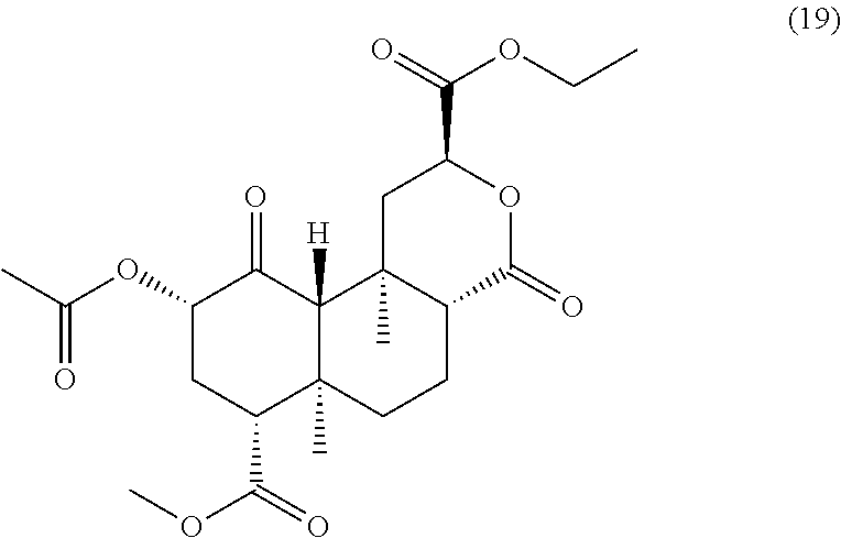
C1(OC(C)=O)CC(C(=O)OC)C2(C)C([H])(C1=O)C1(C)C(CC2)C(=O)OC(C(OCC)=O)C1
